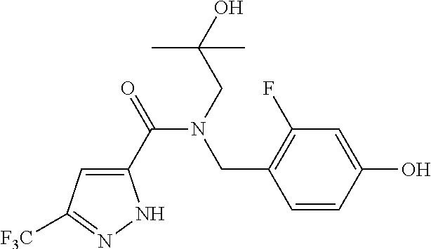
C1(C(=O)N(CC(O)(C)C)CC2=C(F)C=C(O)C=C2)=CC([F3C])=NN1
